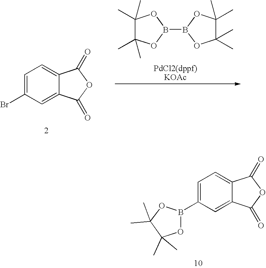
C1=C(Br)C=C2C(=C1)C(=O)OC2=O.[PdCl2(dppf)KOAc].C1(C)(C)C(C)(C)OB(B2OC(C)(C)C(C)(C)O2)O1.C1=C(B2OC(C)(C)C(C)(C)O2)C=C2C(=C1)C(=O)OC2=O
